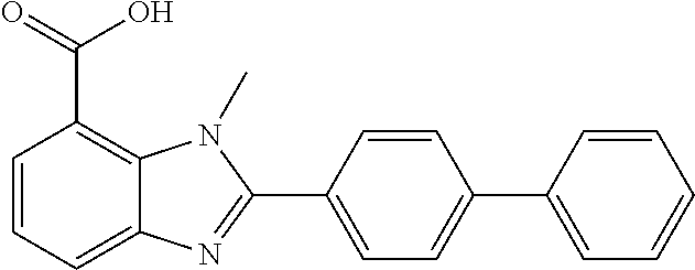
C1=C(C2=NC3=CC=CC(C(=O)O)=C3N2C)C=CC(C2=CC=CC=C2)=C1
